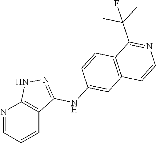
N1=CC=CC2=C1NN=C2NC1=CC2=C(C=C1)C(C(C)(C)F)=NC=C2
